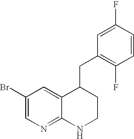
C1(Br)=CN=C2C(=C1)C(CC1=C(F)C=CC(F)=C1)CCN2
